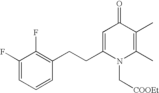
C1(F)=CC=CC(CCC2=CC(=O)C(C)=C(C)N2C[COOEt])=C1F
